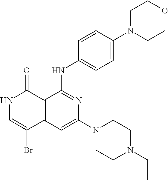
C1=CC(NC2=NC(N3CCN(CC)CC3)=CC3=C2C(=O)NC=C3Br)=CC=C1N1CCOCC1
